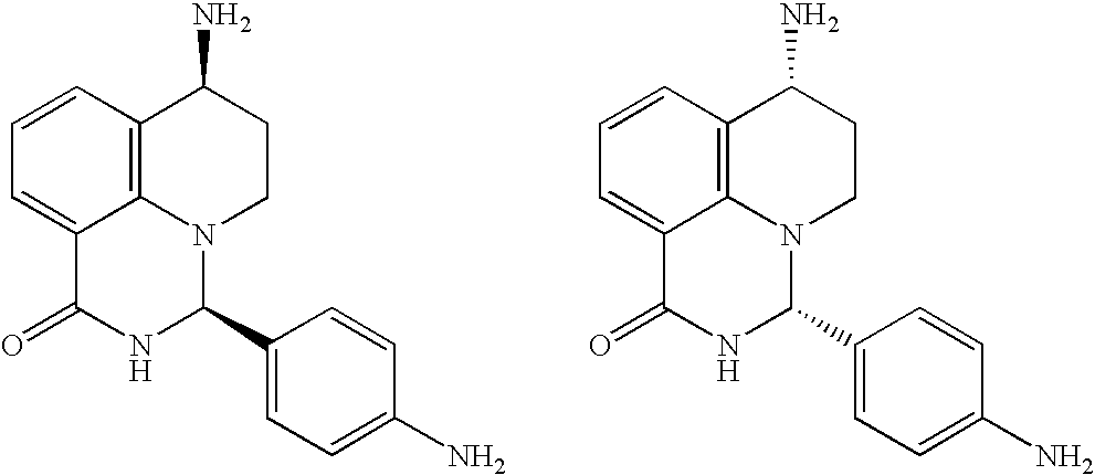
C1=CC2=C3C(=C1)C(=O)NC(C1=CC=C(N)C=C1)N3CCC2N.C1=CC2=C3C(=C1)C(=O)NC(C1=CC=C(N)C=C1)N3CCC2N
